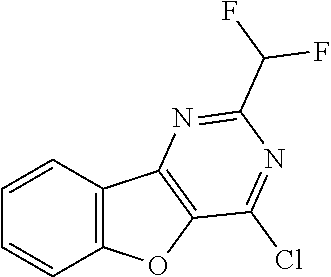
C1=CC2=C(C=C1)OC1=C2N=C(C(F)F)N=C1Cl
